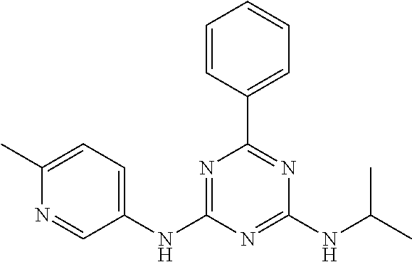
C1=CC(C2=NC(NC(C)C)=NC(NC3=CC=C(C)N=C3)=N2)=CC=C1
